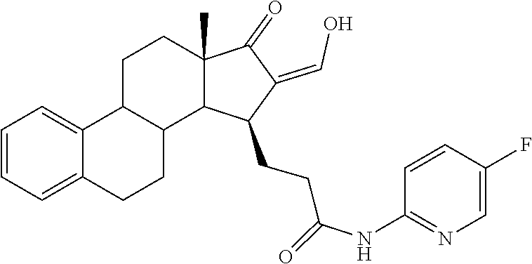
N(C1=NC=C(F)C=C1)C(=O)CCC1C(=CO)C(=O)C2(C)C1C1C(C3=CC=CC=C3CC1)CC2
